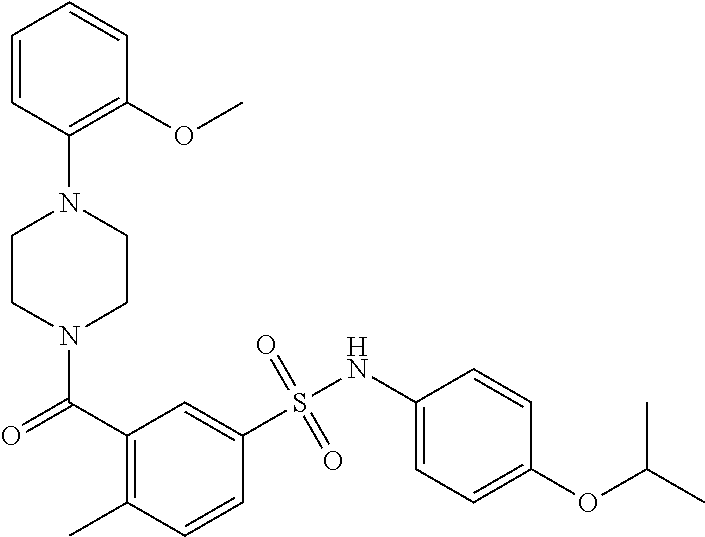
N1(C(=O)C2=C(C)C=CC(S(NC3=CC=C(OC(C)C)C=C3)(=O)=O)=C2)CCN(C2=C(OC)C=CC=C2)CC1
